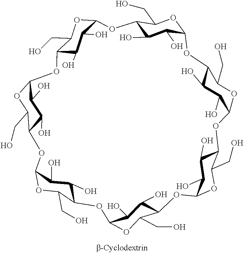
C12C(O)C(O)C(OC1CO)OC1C(O)C(O)C(OC1CO)OC1C(O)C(O)C(OC1CO)OC1C(O)C(O)C(OC1CO)OC1C(O)C(O)C(OC1CO)OC1C(O)C(O)C(OC1CO)OC1C(O)C(O)C(O2)OC1CO
